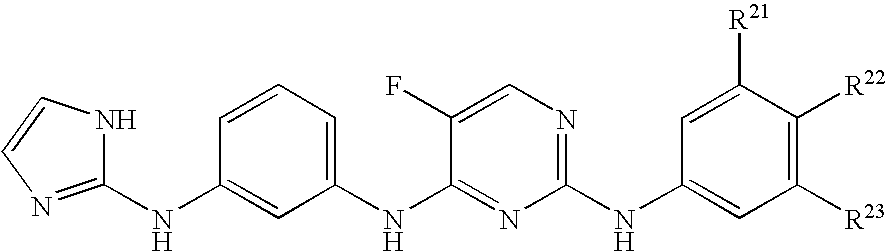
C1=CC=C(NC2=NC(NC3=CC([R23])=C([R22])C([R21])=C3)=NC=C2F)C=C1NC1=NC=CN1
